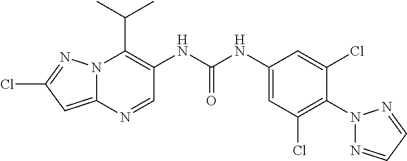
N12C(=CC(Cl)=N1)N=CC(NC(NC1=CC(Cl)=C(N3N=CC=N3)C(Cl)=C1)=O)=C2C(C)C
